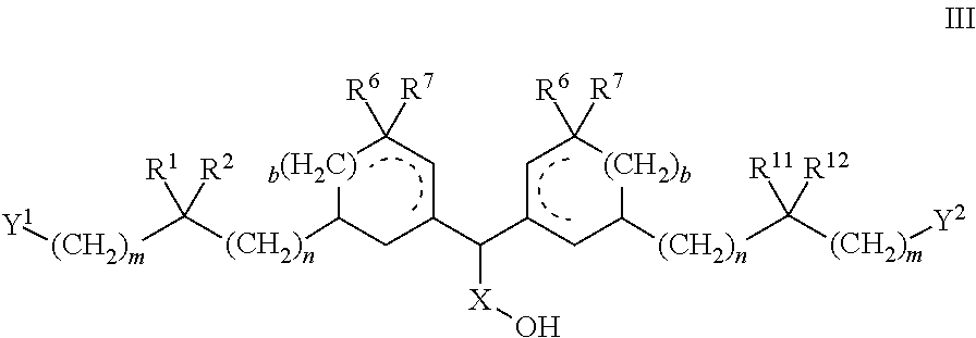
C([(CH2)n]C1CC(C([X]O)C2CC([(CH2)n]C([(CH2)m][Y2])([R11])[R12])[(CH2)b]C([R7])([R6])C2)CC([R6])([R7])[b(H2C)]1)([(CH2)m][Y1])([R1])[R2]
